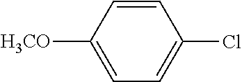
C1=CC([H3CO])=CC=C1Cl
